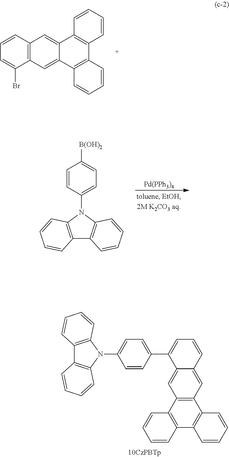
C12=C(C=CC=C1Br)C=C1C(=C2)C2=C(C3=C1C=CC=C3)C=CC=C2.[Pd(PPh3)4].C12=C(N(C3=CC=C([B(OH)2])C=C3)C3=C1C=CC=C3)C=CC=C2.C12=C(N(C3=CC=C(C4=CC=CC5=CC6=C(C=C45)C4=C(C5=C6C=CC=C5)C=CC=C4)C=C3)C3=C1C=CC=C3)C=CC=C2
